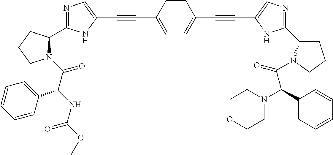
C1=C(C#CC2=CN=C(C3N(C(C(NC(OC)=O)C4=CC=CC=C4)=O)CCC3)N2)C=CC(C#CC2=CN=C(C3CCCN3C(C(C3=CC=CC=C3)N3CCOCC3)=O)N2)=C1
